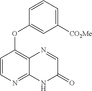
C1([CO2Me])=CC=CC(OC2=C3C(=NC=C2)NC(=O)C=N3)=C1
